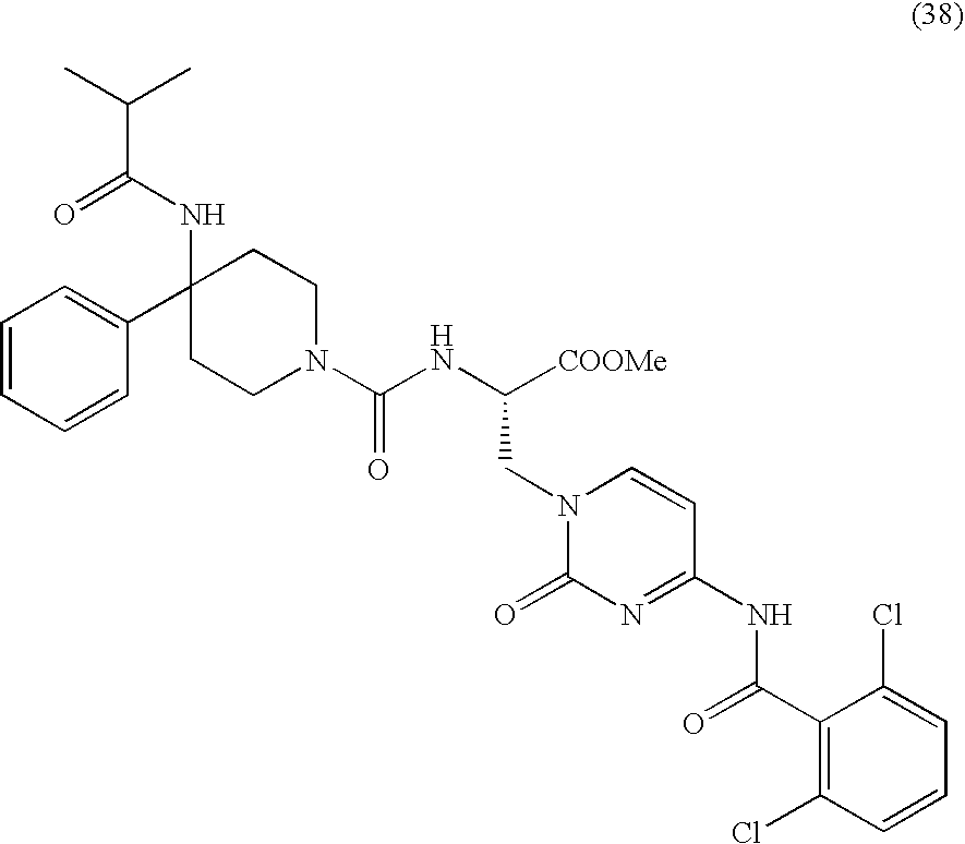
N(C([COOMe])CN1C(=O)N=C(NC(C2=C(Cl)C=CC=C2Cl)=O)C=C1)C(N1CCC(NC(C(C)C)=O)(C2=CC=CC=C2)CC1)=O
